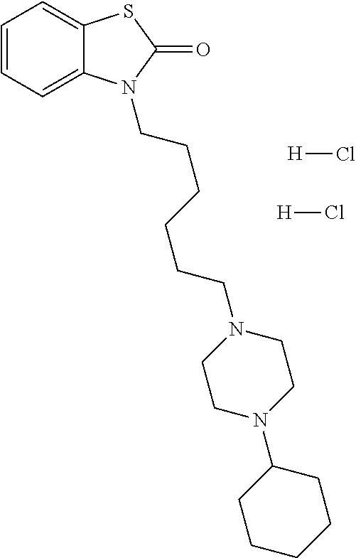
C1=CC=C2C(=C1)SC(=O)N2CCCCCCN1CCN(C2CCCCC2)CC1.[H]Cl.[H]Cl
